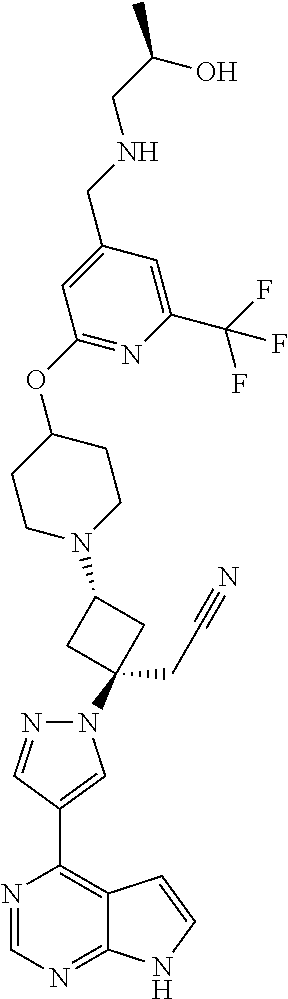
N1=CN=C2C(=C1C1=CN(C3(CC#N)CC(N4CCC(OC5=NC(C(F)(F)F)=CC(CNCC(O)C)=C5)CC4)C3)N=C1)C=CN2
